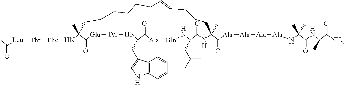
C(=O)([Leu][Thr][Phe]NC1(C)C(=O)[Glu][Tyr]NC(CC2=CNC3=C2C=CC=C3)C(=O)[Ala][Gln]NC(CC(C)C)C(=O)NC(C([Ala][Ala][Ala][Ala]NC(C(NC(C(=O)N)C)=O)(C)C)=O)(C)CCCC=CCCCCCC1)C
